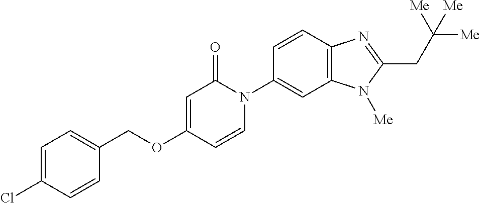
C1(COC2=CC(=O)N(C3=CC4=C(C=C3)N=C(CC([Me])([Me])[Me])N4[Me])C=C2)=CC=C(Cl)C=C1
